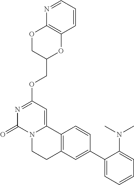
N1=CC=CC2=C1OCC(COC1=NC(=O)N3C(=C1)C1=C(CC3)C=C(C3=CC=CC=C3N(C)C)C=C1)O2
